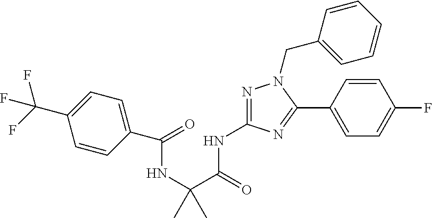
N1=C(NC(C(NC(=O)C2=CC=C(C(F)(F)F)C=C2)(C)C)=O)N=C(C2=CC=C(F)C=C2)N1CC1=CC=CC=C1
